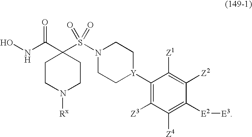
ONC(C1(S(N2CC[Y](C3=C([Z3])C([Z4])=C([E2][E3])C([Z2])=C3[Z1])CC2)(=O)=O)CCN([Rx])CC1)=O
